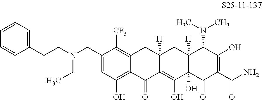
C1=C(CN(CCC2=CC=CC=C2)CC)C([CF3])=C2C(=C1O)C(=O)C1=C(O)C3(O)C([H])(CC1([H])C2)C(N(C)C)C(O)=C(C(N)=O)C3=O
